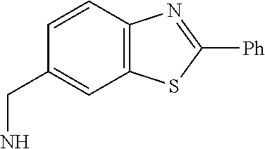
C1=CC2=C(C=C1CN)SC([Ph])=N2
